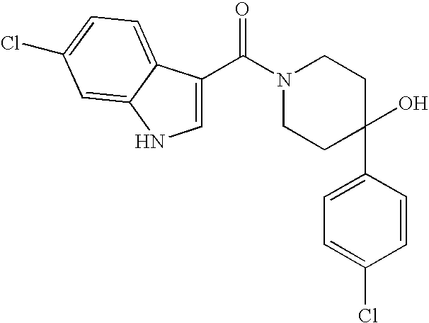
C1(O)(C2=CC=C(Cl)C=C2)CCN(C(=O)C2=CNC3=CC(Cl)=CC=C23)CC1
